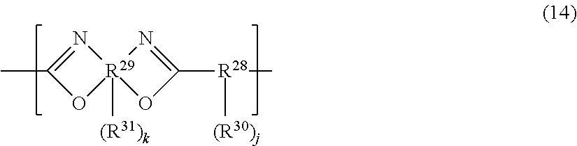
N1=C(C)O[R29]12([(R31)k])OC([R28](C)[(R30)j])=N2
